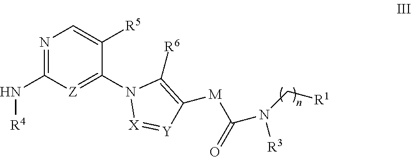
N1=C(N[R4])[Z]=C(N2[X]=[Y]C([M]C(N([R3])C[R1])=O)=C2[R6])C([R5])=C1
